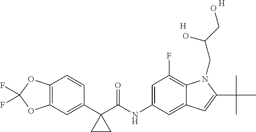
C12=C(C=C(C3(C(NC4=CC(F)=C5C(=C4)C=C(C(C)(C)C)N5CC(CO)O)=O)CC3)C=C1)OC(F)(F)O2.[H].[H]
